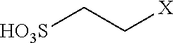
[HO3S]CC[X]
